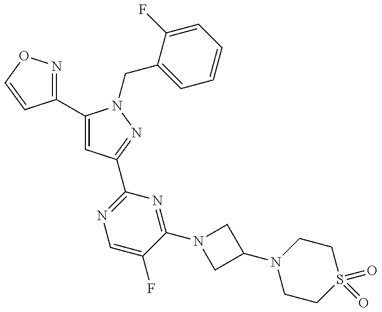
C1(C2=CC(C3=NC=C(F)C(N4CC(N5CCS(=O)(=O)CC5)C4)=N3)=NN2CC2=CC=CC=C2F)=NOC=C1
